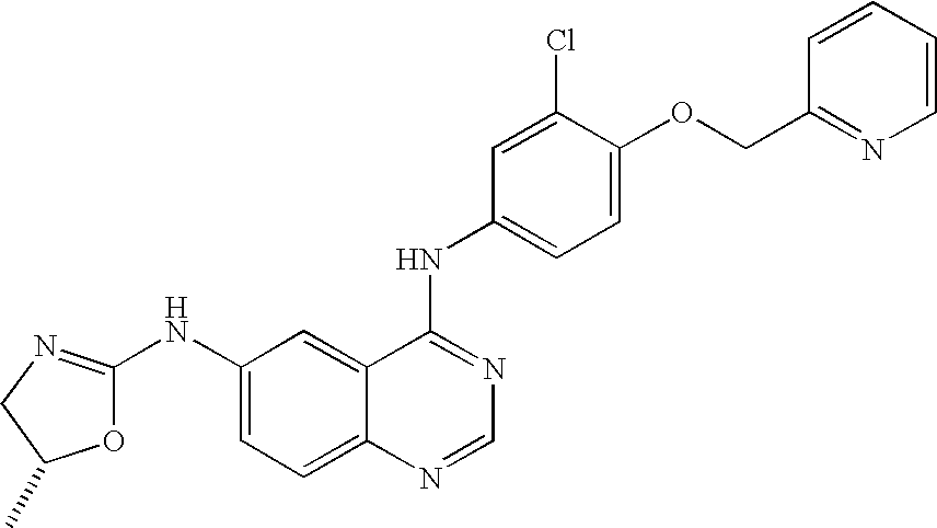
O1C(NC2=CC=C3C(=C2)C(NC2=CC=C(OCC4=NC=CC=C4)C(Cl)=C2)=NC=N3)=NCC1C
